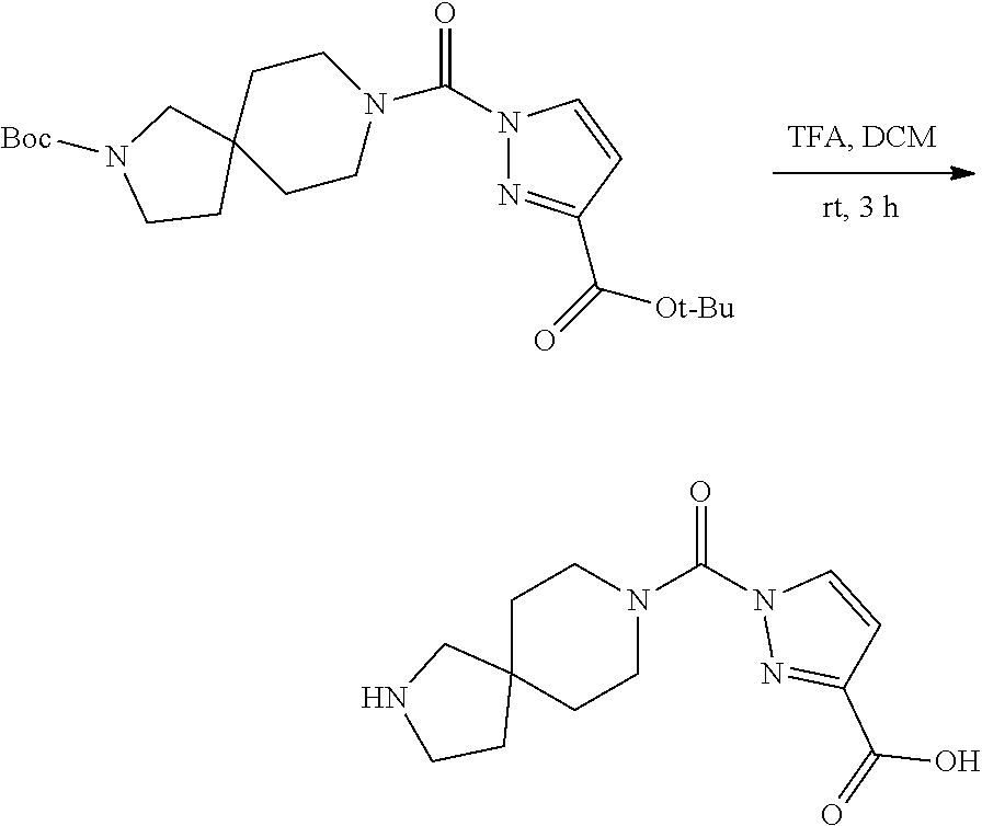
C(=O)([Ot-Bu])C1=NN(C(=O)N2CCC3(CC2)CN([Boc])CC3)C=C1.C(=O)(O)C1=NN(C(=O)N2CCC3(CC2)CNCC3)C=C1
